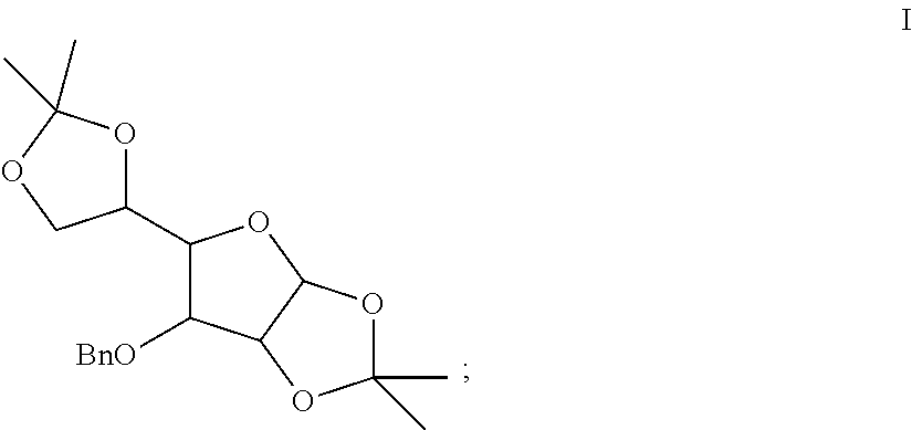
C1(C2C([BnO])C3C(O2)OC(C)(C)O3)OC(C)(C)OC1
